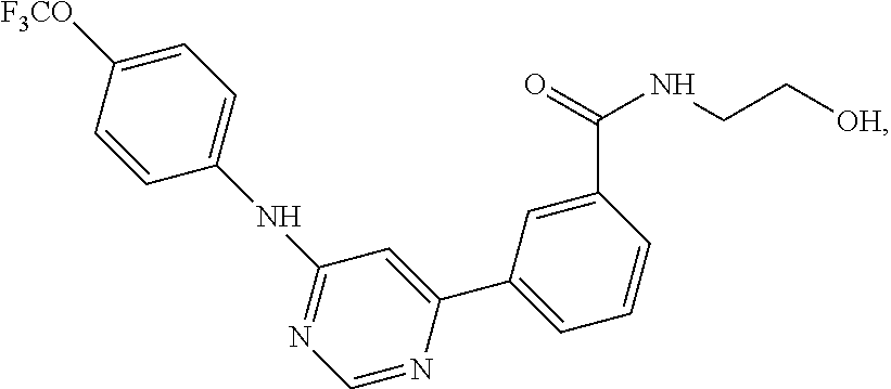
C1([F3CO])=CC=C(NC2=NC=NC(C3=CC=CC(C(=O)NCC[OH])=C3)=C2)C=C1
